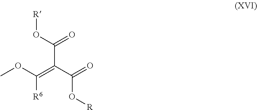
C(C(=C([R6])OC)C(=O)O[R])(=O)O[R]
